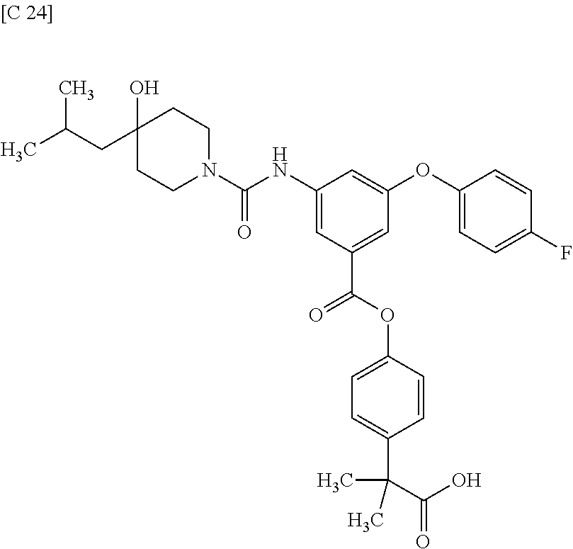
C1(CC(C)C)(O)CCN(C(NC2=CC(C(OC3=CC=C(C(C)(C(O)=O)C)C=C3)=O)=CC(OC3=CC=C(F)C=C3)=C2)=O)CC1
